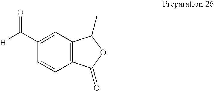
C1(C([H])=O)=CC2=C(C=C1)C(=O)OC2C
